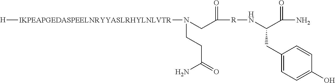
[H][IKPEAPGEDASPEELNRYYASLRHYLNLVTR]N(CCC(=O)N)CC(=O)[R]NC(C(=O)N)CC1=CC=C(O)C=C1
